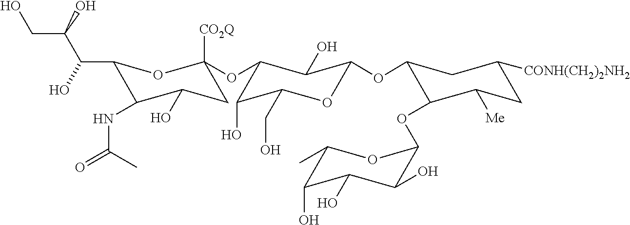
C1([CONH(CH2)2NH2])CC([Me])C(OC2OC(C)C(O)C(O)C2O)C(OC2C(O)C(OC3([CO2Q])CC(O)C(NC(=O)C)C(C(C(CO)O)O)O3)C(O)C(CO)O2)C1
